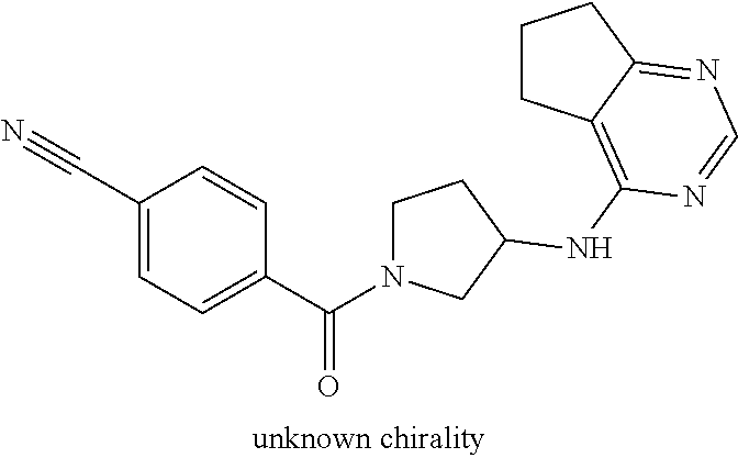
C1(C#N)=CC=C(C(N2CCC(NC3=C4CCCC4=NC=N3)C2)=O)C=C1
